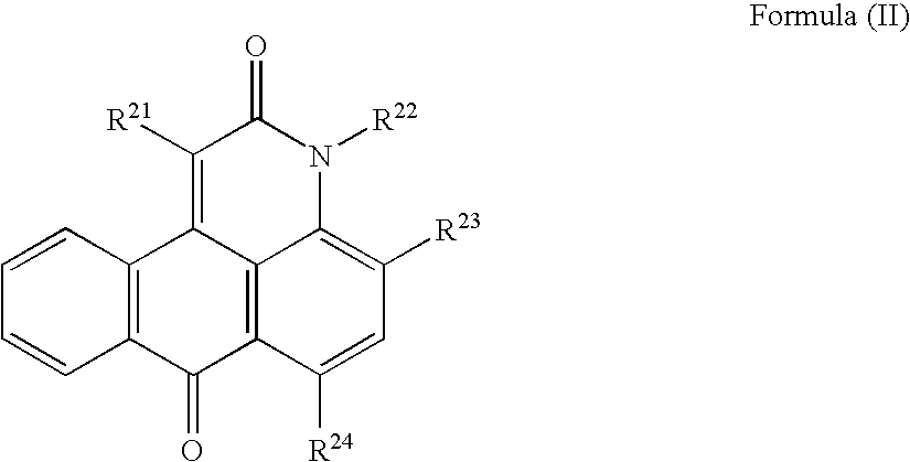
C12=C(C(=O)C3=C4C1=C([R21])C(=O)N([R22])C4=C([R23])C=C3[R24])C=CC=C2
